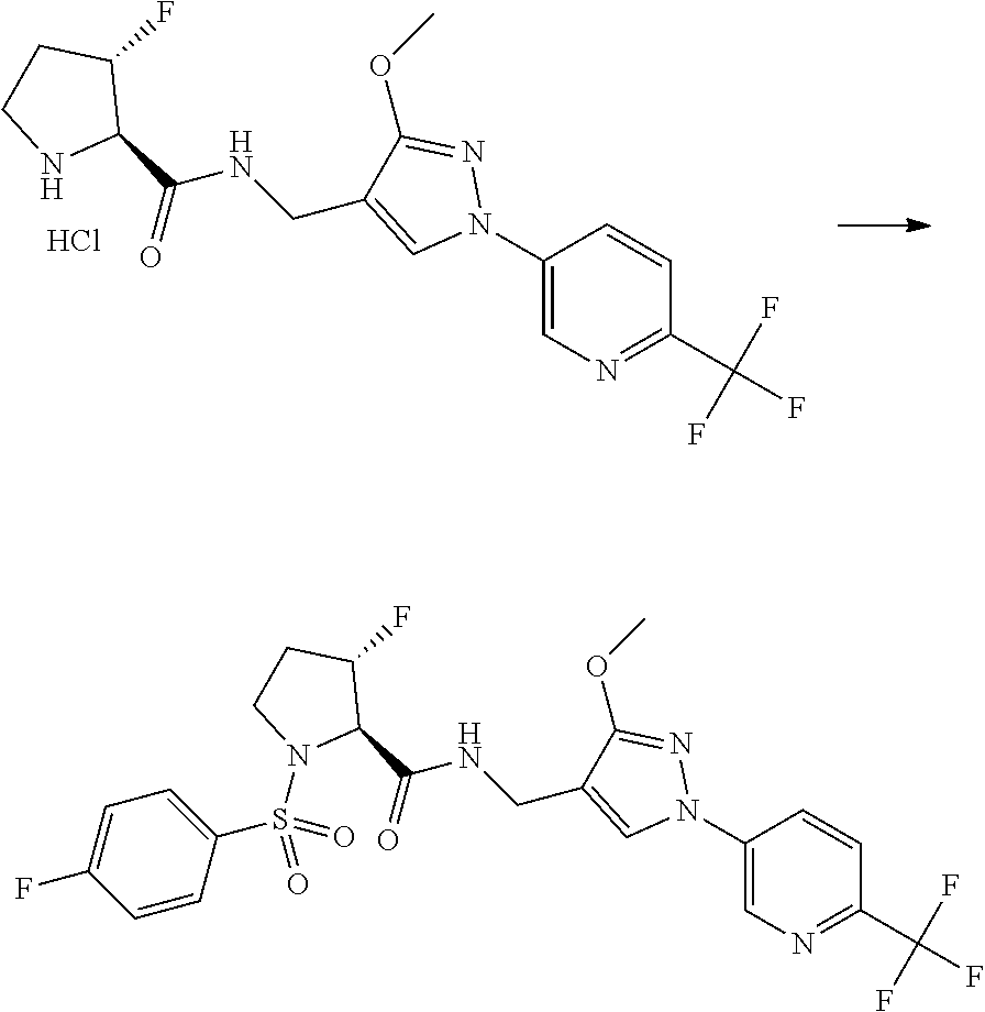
C1CC(F)C(C(NCC2=CN(C3=CN=C(C(F)(F)F)C=C3)N=C2OC)=O)N1.Cl.C1CC(F)C(C(NCC2=CN(C3=CN=C(C(F)(F)F)C=C3)N=C2OC)=O)N1S(C1=CC=C(F)C=C1)(=O)=O
